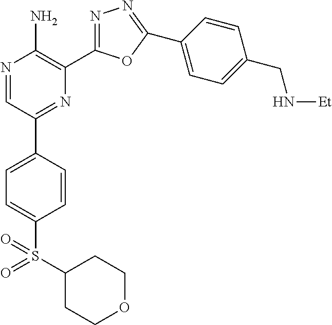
N1=CC(C2=CC=C(S(=O)(C3CCOCC3)=O)C=C2)=NC(C2=NN=C(C3=CC=C(CN[Et])C=C3)O2)=C1N
